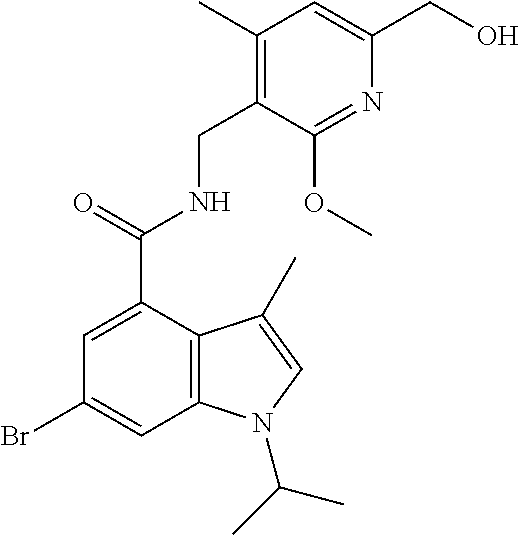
C1=C(C(=O)NCC2=C(C)C=C(CO)N=C2OC)C2=C(C=C1Br)N(C(C)C)C=C2C
